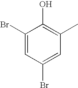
C1(Br)=CC(Br)=CC(C)=C1O
